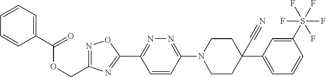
C1(C(=O)OCC2=NOC(C3=NN=C(N4CCC(C#N)(C5=CC=CC(S(F)(F)(F)(F)F)=C5)CC4)C=C3)=N2)=CC=CC=C1
